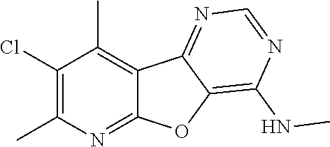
C1(Cl)=C(C)N=C2C(=C1C)C1=NC=NC(NC)=C1O2
